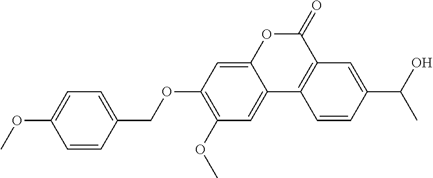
C1=C(OC)C=CC(COC2=C(OC)C=C3C(=C2)OC(=O)C2=C3C=CC(C(O)C)=C2)=C1
